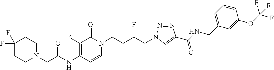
N(C1=C(F)C(=O)N(CCC(CN2N=NC(C(NCC3=CC=CC(OC(F)(F)F)=C3)=O)=C2)F)C=C1)C(=O)CN1CCC(F)(F)CC1
